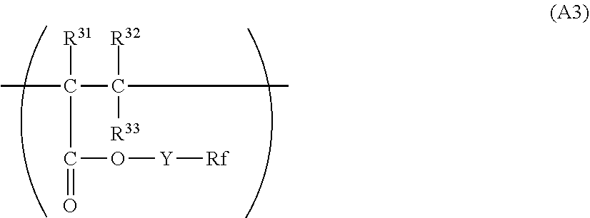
C(C)(C(C)([R31])C(O[Y][Rf])=O)([R32])[R33]
